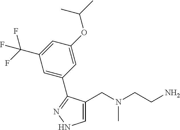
C1(CN(CCN)C)=CNN=C1C1=CC(C(F)(F)F)=CC(OC(C)C)=C1
